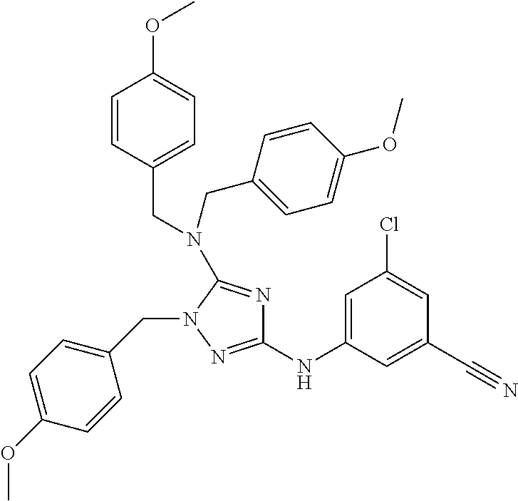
C1=C(OC)C=CC(CN2C(N(CC3=CC=C(OC)C=C3)CC3=CC=C(OC)C=C3)=NC(NC3=CC(Cl)=CC(C#N)=C3)=N2)=C1
